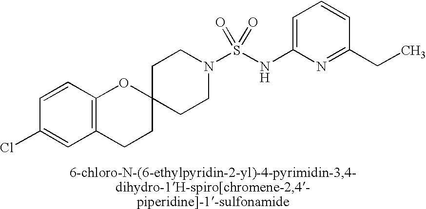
C1=C(NS(N2CCC3(CC2)OC2=C(CC3)C=C(Cl)C=C2)(=O)=O)N=C(CC)C=C1
